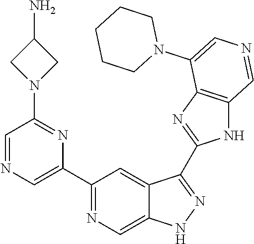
C1(C2=CN=CC(N3CC(N)C3)=N2)=NC=C2C(=C1)C(C1=NC3=C(N1)C=NC=C3N1CCCCC1)=NN2
